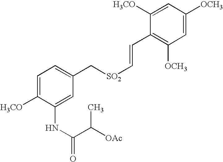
C1=C([H3CO])C(NC(=O)C([OAc])C)=CC(C[SO2]C=CC2=C([OCH3])C=C([OCH3])C=C2[H3CO])=C1
